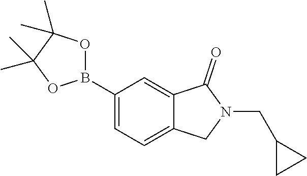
C1(B2OC(C)(C)C(C)(C)O2)=CC=C2C(=C1)C(=O)N(CC1CC1)C2
